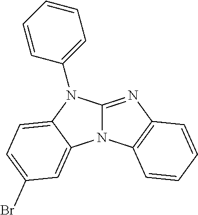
N12C(=NC3=C1C=CC=C3)N(C1=CC=CC=C1)C1=CC=C(Br)C=C21
